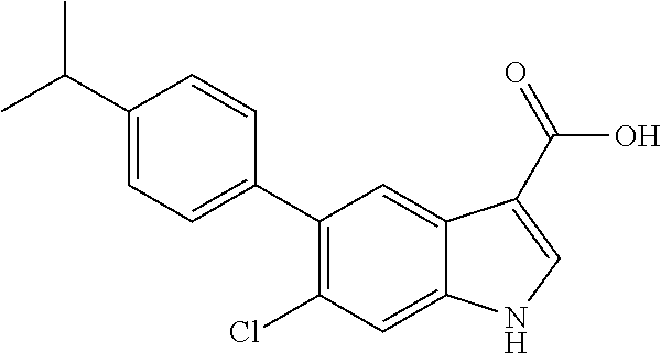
C1(C2=CC=C(C(C)C)C=C2)=C(Cl)C=C2C(=C1)C(C(=O)O)=CN2
